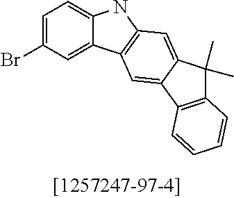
C1=C(Br)C=C2C(=C1)NC1=C2C=C2C(=C1)C(C)(C)C1=C2C=CC=C1
